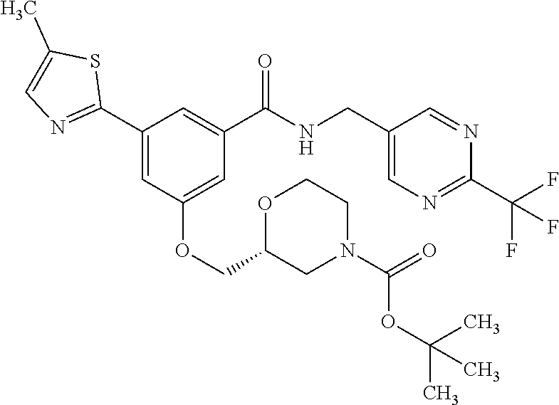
C1(C2=NC=C(C)S2)=CC(OCC2CN(C(=O)OC(C)(C)C)CCO2)=CC(C(NCC2=CN=C(C(F)(F)F)N=C2)=O)=C1
